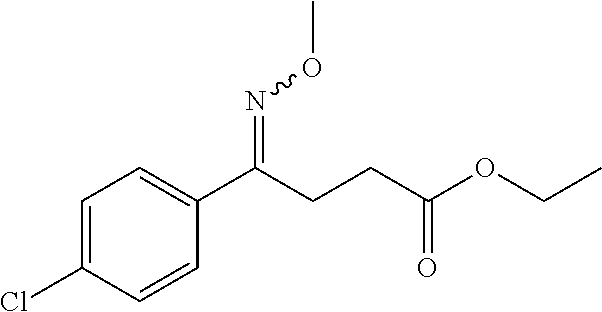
C1=C(Cl)C=CC(C(=NOC)CCC(OCC)=O)=C1
